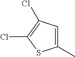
C1(C)=CC(Cl)=C(Cl)S1
